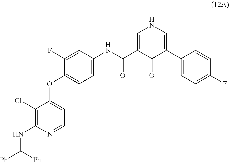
C1(Cl)=C(NC([Ph])[Ph])N=CC=C1OC1=CC=C(NC(C2=CNC=C(C3=CC=C(F)C=C3)C2=O)=O)C=C1F
